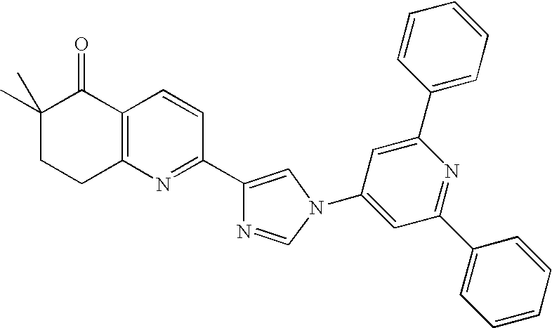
C1(C)(C)CCC2=C(C1=O)C=CC(C1=CN(C3=CC(C4=CC=CC=C4)=NC(C4=CC=CC=C4)=C3)C=N1)=N2
